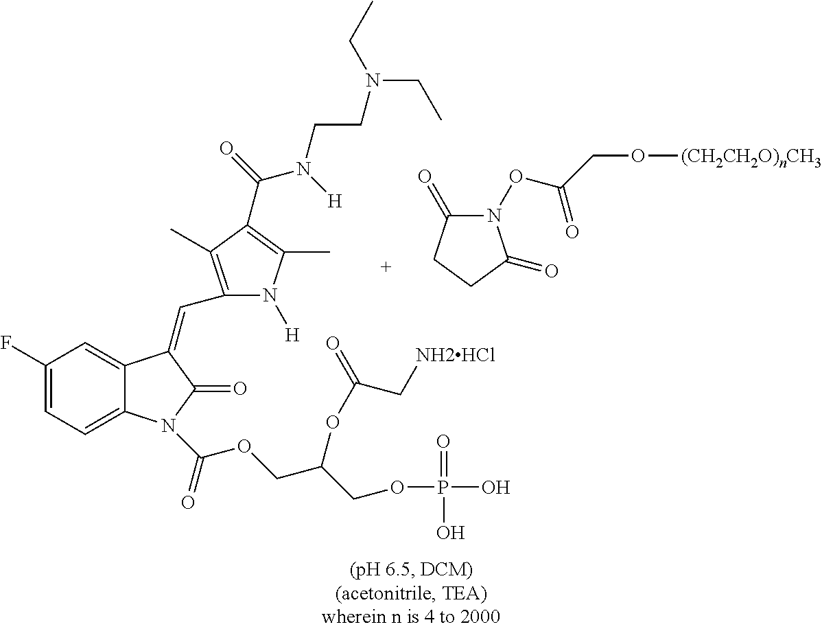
C1(F)=CC=C2C(=C1)C(=CC1=C(C)C(C(=O)N(CCN(CC)CC)[H])=C(C)N1[H])C(=O)N2C(=O)OCC(COP(=O)(O)O)OC(C[NH2HCl])=O.N1(OC(=O)CO[(CH2CH2O)nCH3])C(=O)CCC1=O
